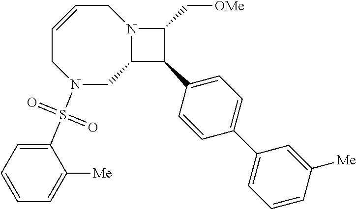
N1(S(C2=CC=CC=C2[Me])(=O)=O)CC2N(CC=CC1)C(C[OMe])C2C1=CC=C(C2=CC=CC([Me])=C2)C=C1
